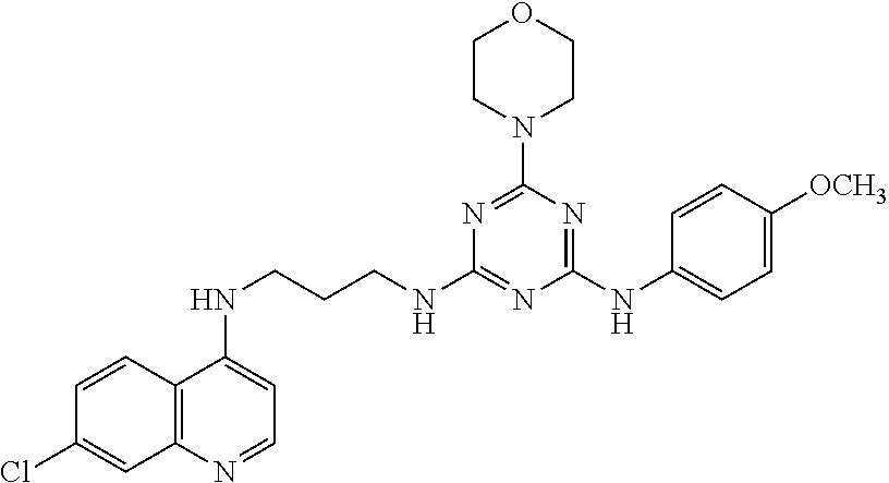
C12=C(N=CC=C1NCCCNC1=NC(NC3=CC=C([OCH3])C=C3)=NC(N3CCOCC3)=N1)C=C(Cl)C=C2
